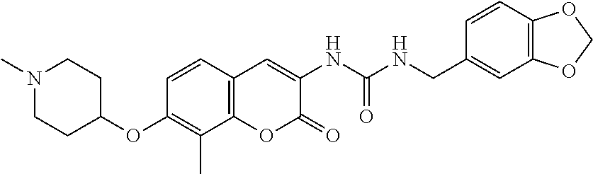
C1(OC2CCN(C)CC2)=C(C)C2=C(C=C1)C=C(NC(NCC1=CC3=C(C=C1)OCO3)=O)C(=O)O2
